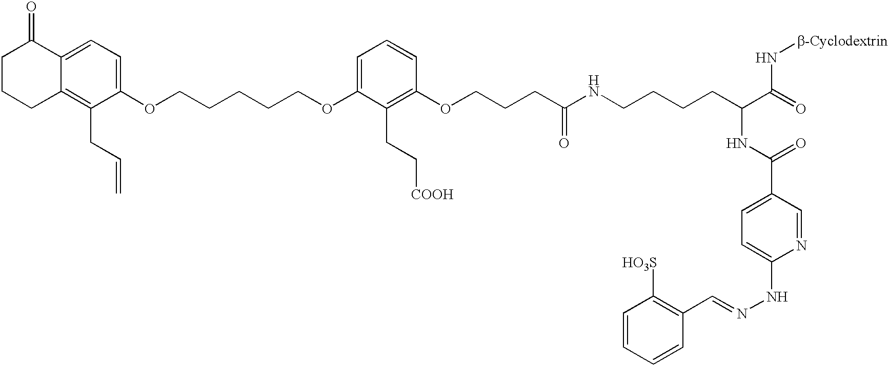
C1=C(OCCCCCOC2=CC=CC(OCCCC(=O)NCCCCC(NC(C3=CC=C(NN=CC4=C([HO3S])C=CC=C4)N=C3)=O)C(=O)N[b-Cyclodextrin])=C2CC[COOH])C(CC=C)=C2C(=C1)C(=O)CCC2
